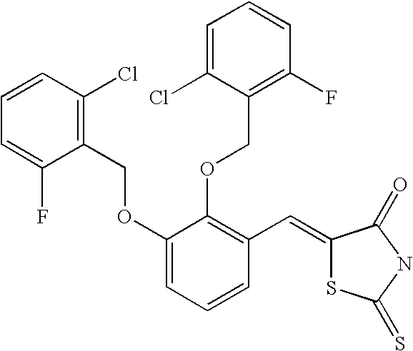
C1=CC(Cl)=C(COC2=CC=CC(C=C3SC(=S)NC3=O)=C2OCC2=C(F)C=CC=C2Cl)C(F)=C1
